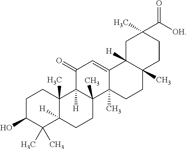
C1C2([H])C(C)(CCC1(C)C([OH])=O)CCC1(C)C2=CC(=O)C2([H])C1(C)CCC1([H])C2(C)CCC(O)C1(C)C
